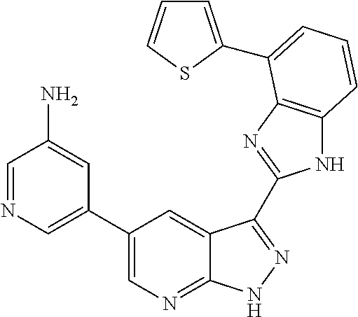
C1(C2=CN=C3C(=C2)C(C2=NC4=C(N2)C=CC=C4C2=CC=CS2)=NN3)=CN=CC(N)=C1
